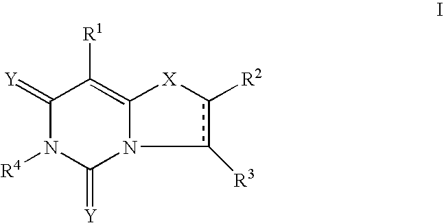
C1(=[Y])N([R4])C(=[Y])N2C(=C1[R1])[X]c([R2])c2[R3]
